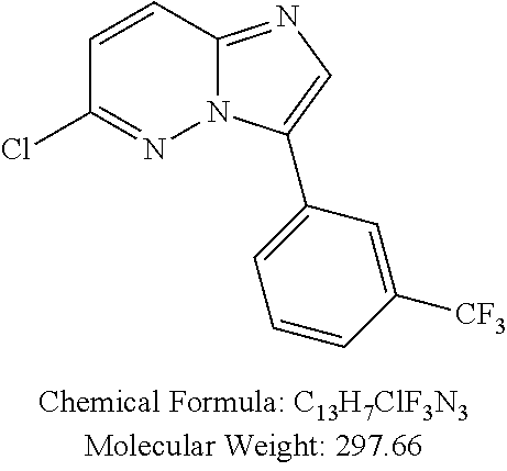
C1=CC([CF3])=CC(C2=CN=C3N2N=C(Cl)C=C3)=C1
